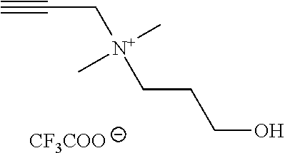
C#CC[N+](CCCO)(C)C.[CF3COO]
